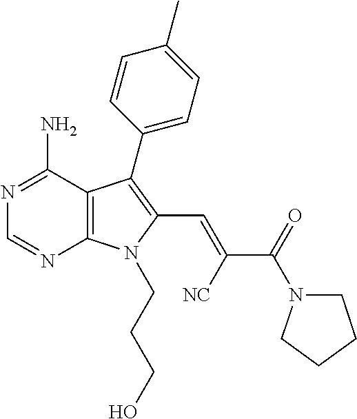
N1=C(N)C2=C(N=C1)N(CCCO)C(C=C([NC])C(=O)N1CCCC1)=C2C1=CC=C(C)C=C1
